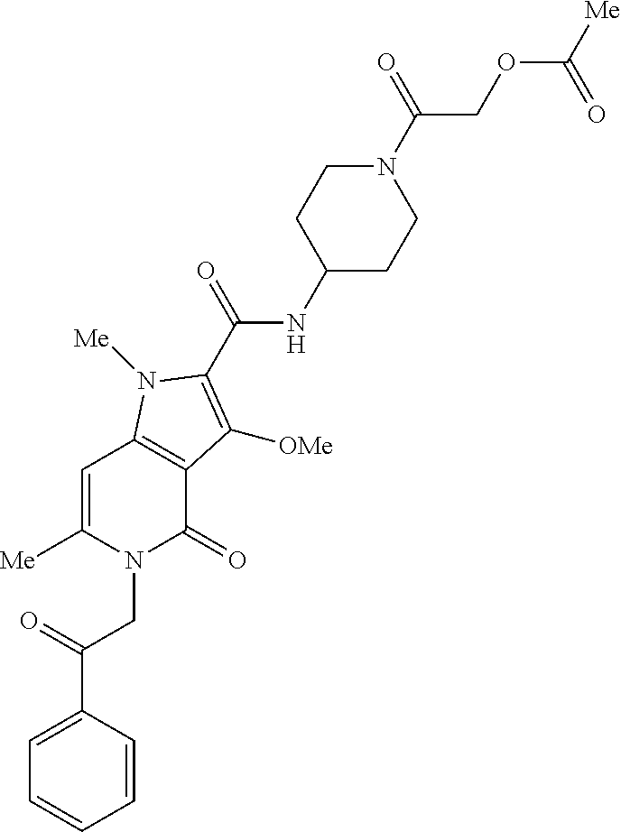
C1=CC(C(=O)CN2C(=O)C3=C(C=C2[Me])N([Me])C(C(=O)NC2CCN(C(=O)COC([Me])=O)CC2)=C3[OMe])=CC=C1
